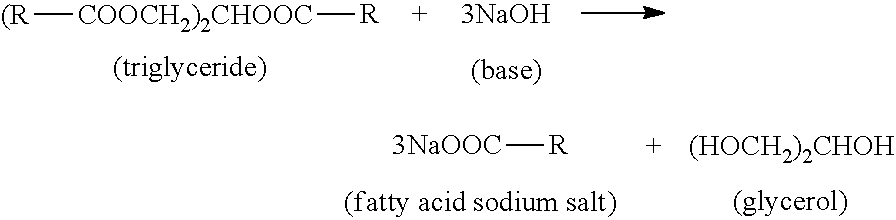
[(R][COOCH2)2CHOOC][R].[3NaOOC][R].[(HOCH2)2CHOH]
